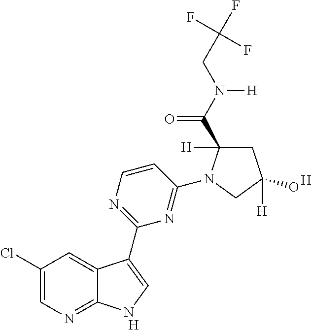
[H].C1=CN=C(C2=CNC3=NC=C(Cl)C=C32)N=C1N1C([H])(C(N(CC(F)(F)F)[H])=O)CC(O)([H])C1.[H]
